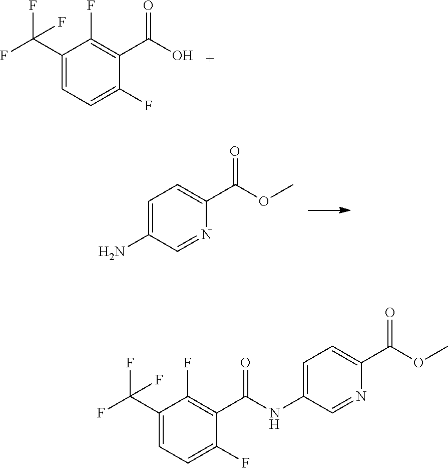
C1(C(F)(F)F)=CC=C(F)C(C(=O)O)=C1F.C1=C(N)C=NC(C(OC)=O)=C1.C1=C(NC(C2=C(F)C(C(F)(F)F)=CC=C2F)=O)C=NC(C(OC)=O)=C1
